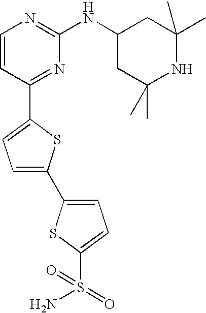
C1=CC(C2=CC=C(C3=CC=C(S(=O)(N)=O)S3)S2)=NC(NC2CC(C)(C)NC(C)(C)C2)=N1
